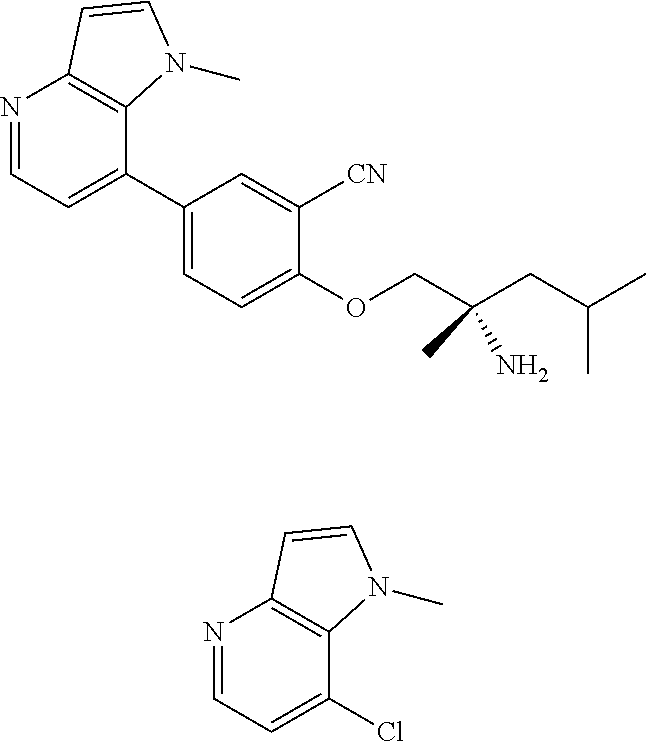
C1(C2=CC=NC3=C2N(C)C=C3)=CC=C(OCC(CC(C)C)(N)C)C([CN])=C1.N1=CC=C(Cl)C2=C1C=CN2C
